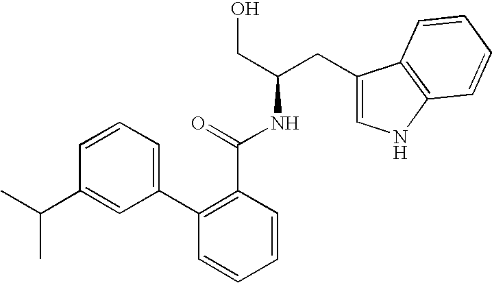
C1=CC=CC(C(=O)NC(CO)CC2=CNC3=C2C=CC=C3)=C1C1=CC=CC(C(C)C)=C1
